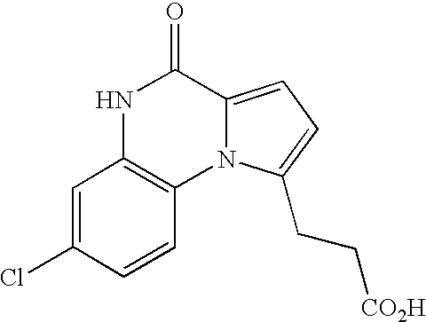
C1=C(Cl)C=CC2=C1NC(=O)C1=CC=C(CC[CO2H])N21
